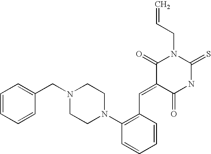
C1=CC=CC(CN2CCN(C3=C(C=C4C(=O)NC(=S)N(CC=C)C4=O)C=CC=C3)CC2)=C1
